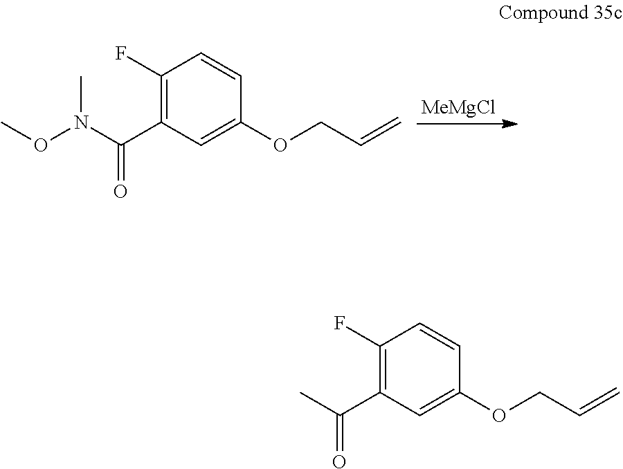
[MeMgCl].N(C(C1=C(F)C=CC(OCC=C)=C1)=O)(OC)C.CC(C1=C(F)C=CC(OCC=C)=C1)=O
